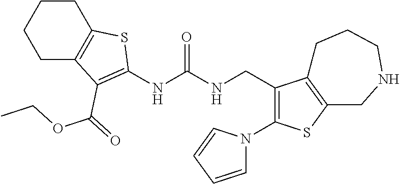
C1C2=C(CCC1)SC(NC(NCC1=C(N3C=CC=C3)SC3=C1CCCNC3)=O)=C2C(=O)OCC
